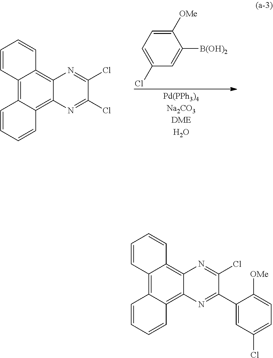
[Pd(PPh3)4Na2CO3DMEH2O].C1=CC2=C3C=CC=CC3=C3C(=C2C=C1)N=C(Cl)C(Cl)=N3.C1([OMe])=CC=C(Cl)C=C1[B(OH)2].C1=CC2=C3C=CC=CC3=C3C(=C2C=C1)N=C(Cl)C(C1=CC(Cl)=CC=C1[OMe])=N3
